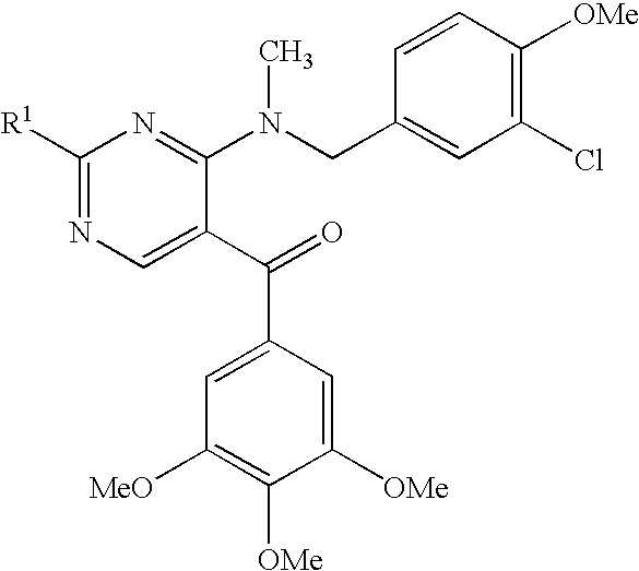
C1([OMe])=CC(C(C2=CN=C([R1])N=C2N(CC2=CC(Cl)=C([OMe])C=C2)C)=O)=CC([MeO])=C1[OMe]
